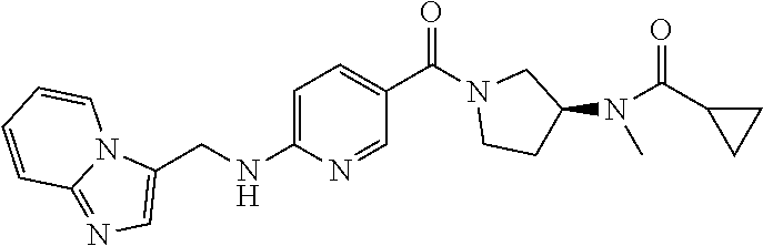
C1=C(NCC2=CN=C3N2C=CC=C3)N=CC(C(N2CCC(N(C(=O)C3CC3)C)C2)=O)=C1
